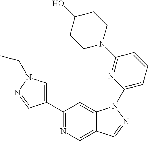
C1(C2=CN(CC)N=C2)=NC=C2C(=C1)N(C1=CC=CC(N3CCC(O)CC3)=N1)N=C2
